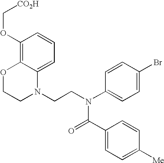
C1=C2C(=C(OC[CO2H])C=C1)OCCN2CCN(C1=CC=C(Br)C=C1)C(=O)C1=CC=C([Me])C=C1
